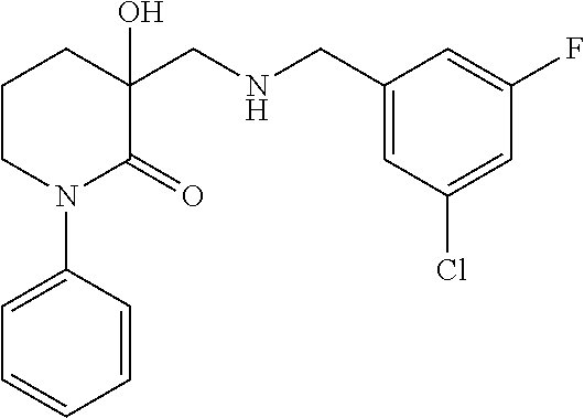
C1CN(C2=CC=CC=C2)C(=O)C(O)(CNCC2=CC(Cl)=CC(F)=C2)C1
